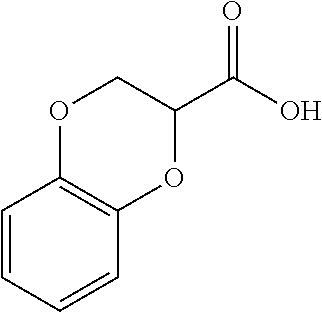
C1=CC=CC2=C1OCC(C(O)=O)O2
